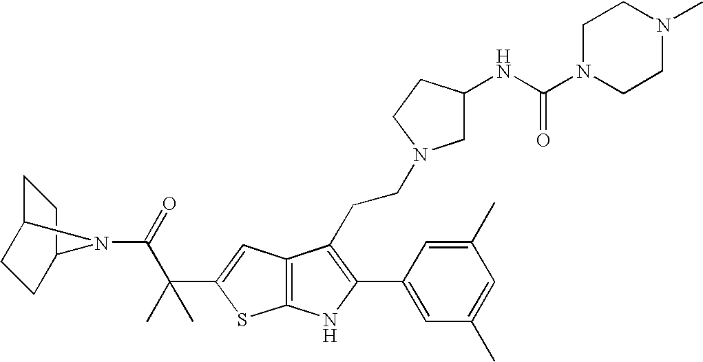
C1C2CCC(C1)N2C(=O)C(C1=CC2=C(S1)NC(C1=CC(C)=CC(C)=C1)=C2CCN1CC(NC(N2CCN(C)CC2)=O)CC1)(C)C
